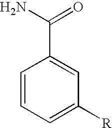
C1=CC=C([R])C=C1C(N)=O
